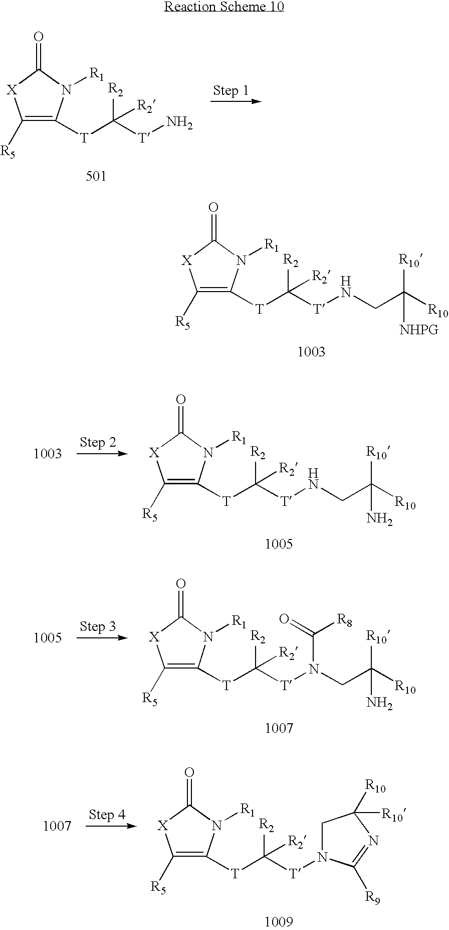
C1([R5])=C([T]C([T]N)([R2])[R2])N([R1])C(=O)[X]1.C1([R5])=C([T]C([T]NCC([R10])([R10])[NHPG])([R2])[R2])N([R1])C(=O)[X]1.C1([R5])=C([T]C([T]NCC([R10])([R10])N)([R2])[R2])N([R1])C(=O)[X]1.C1([R5])=C([T]C([T]N(CC([R10])([R10])N)C([R8])=O)([R2])[R2])N([R1])C(=O)[X]1.C1([R5])=C([T]C([T]N2CC([R10])([R10])N=C2[R9])([R2])[R2])N([R1])C(=O)[X]1
